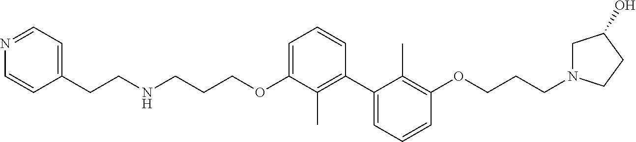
C1=C(OCCCNCCC2=CC=NC=C2)C(C)=C(C2=CC=CC(OCCCN3CC(O)CC3)=C2C)C=C1
